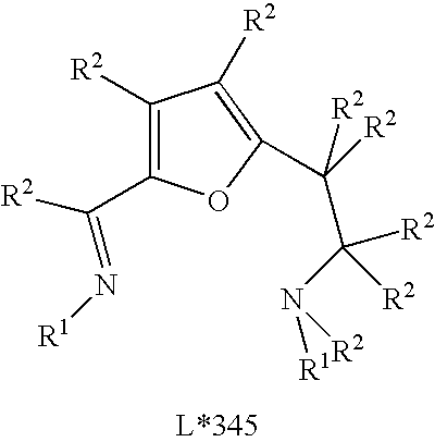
C1([R2])=C(C(=N[R1])[R2])OC(C(C([R2])(N([R1])[R2])[R2])([R2])[R2])=C1[R2]
